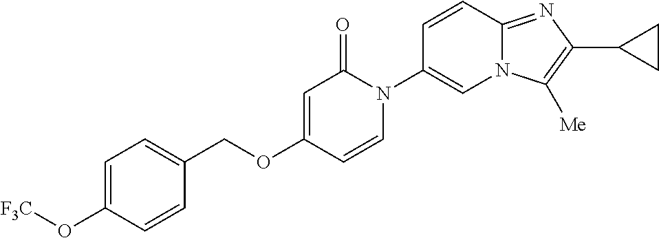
C1=C(O[F3C])C=CC(COC2=CC(=O)N(C3=CN4C(=NC(C5CC5)=C4[Me])C=C3)C=C2)=C1
